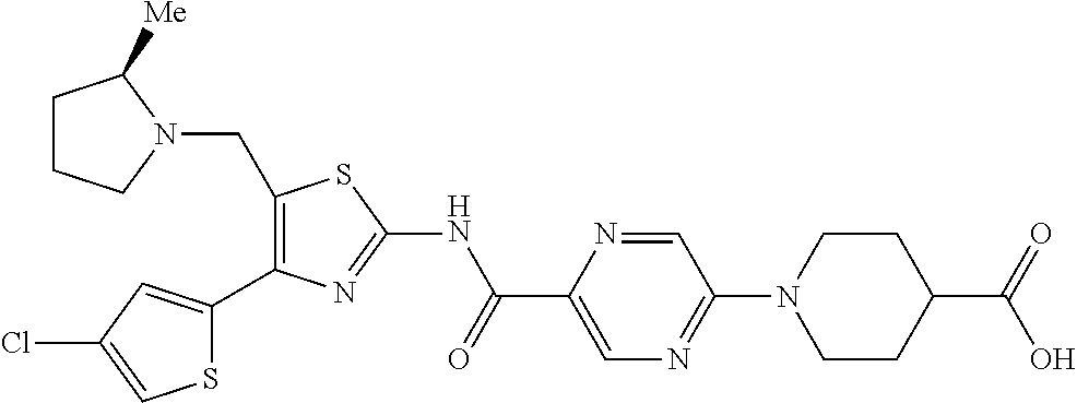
C1(CN2C([Me])CCC2)=C(C2=CC(Cl)=CS2)N=C(NC(C2=CN=C(N3CCC(C(=O)O)CC3)C=N2)=O)S1
